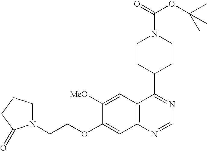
C12=C(N=CN=C1C1CCN(C(=O)OC(C)(C)C)CC1)C=C(OCCN1CCCC1=O)C([MeO])=C2
